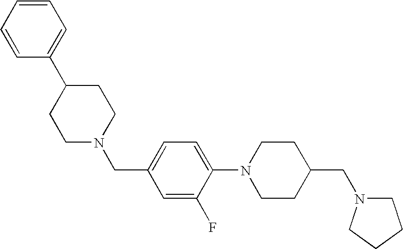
C1(C2CCN(CC3=CC=C(N4CCC(CN5CCCC5)CC4)C(F)=C3)CC2)=CC=CC=C1
